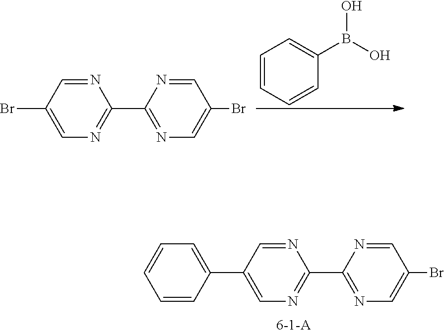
N1=CC(C2=CC=CC=C2)=CN=C1C1=NC=C(Br)C=N1.C1=CC=CC(B(O)O)=C1.N1=CC(Br)=CN=C1C1=NC=C(Br)C=N1
